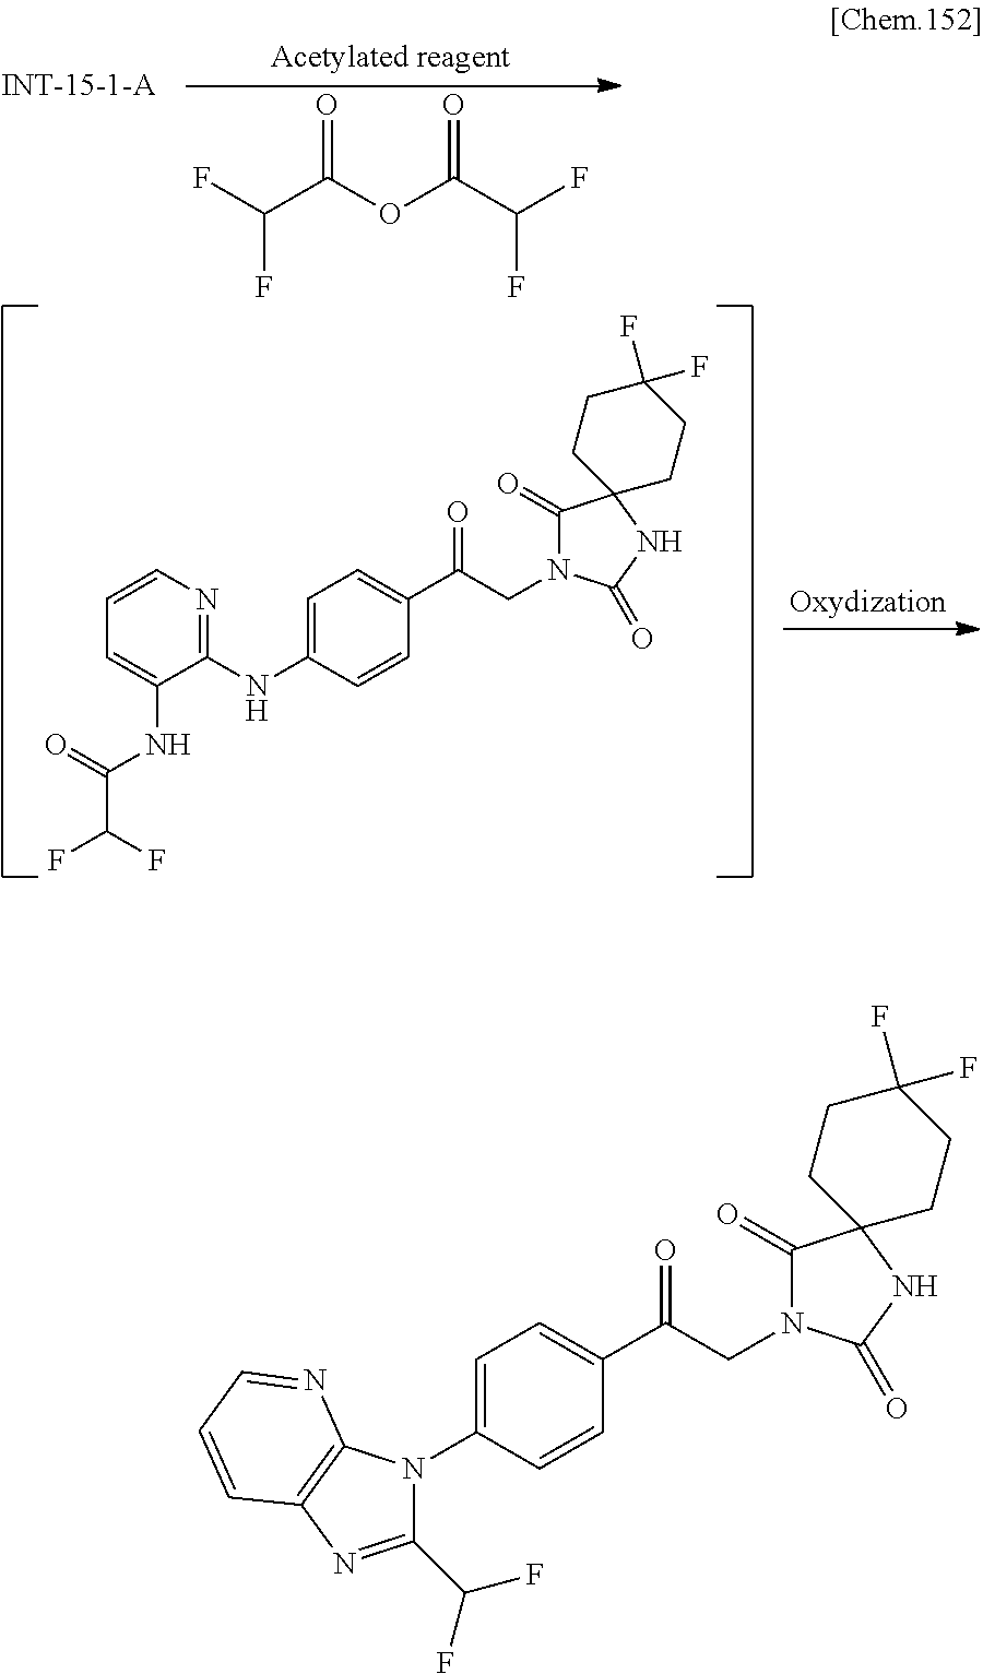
FC(C(OC(=O)C(F)F)=O)F.C1=CN=C(NC2=CC=C(C(CN3C(=O)C4(NC3=O)CCC(F)(F)CC4)=O)C=C2)C(NC(=O)C(F)F)=C1.C1=CC(C(CN2C(=O)C3(NC2=O)CCC(F)(F)CC3)=O)=CC=C1N1C(C(F)F)=NC2=C1N=CC=C2
